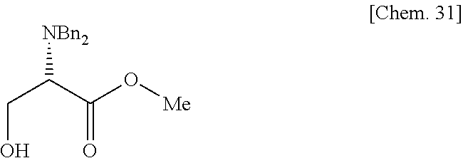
OCC(C(=O)O[Me])[NBn2]
